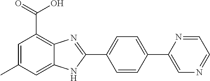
C1=CC(C2=CN=CC=N2)=CC=C1C1=NC2=C(C(=O)O)C=C(C)C=C2N1
